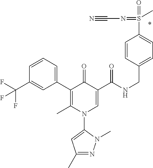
C1(C2=C(C)N(C3=CC(C)=NN3C)C=C(C(NCC3=CC=C(S(=O)(=NC#N)C)C=C3)=O)C2=O)=CC=CC(C(F)(F)F)=C1
